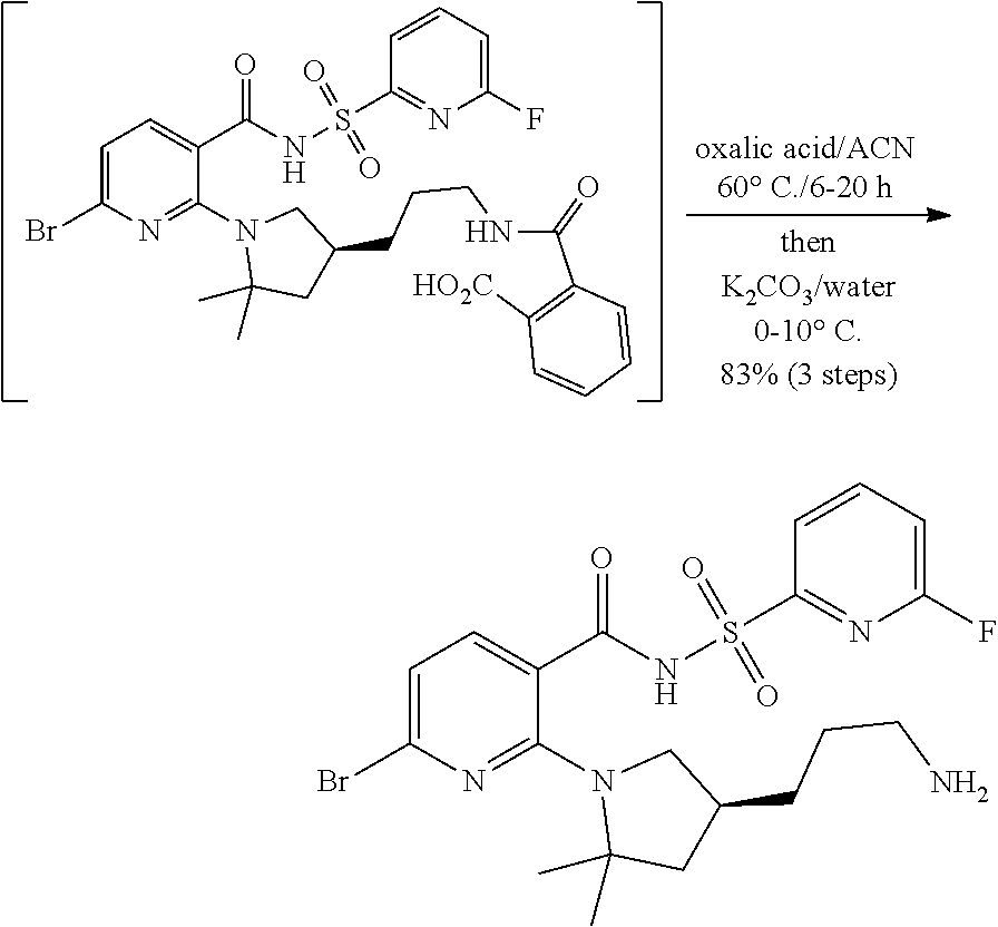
C1=C(Br)N=C(N2C(C)(C)CC(CCCN)C2)C(C(NS(C2=NC(F)=CC=C2)(=O)=O)=O)=C1.C1=C(Br)N=C(N2C(C)(C)CC(CCCNC(C3=C([HO2C])C=CC=C3)=O)C2)C(C(NS(C2=NC(F)=CC=C2)(=O)=O)=O)=C1
